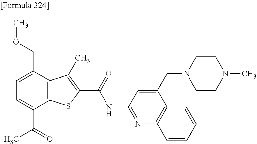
C1=C(C(=O)C)C2=C(C(COC)=C1)C(C)=C(C(=O)NC1=NC3=C(C(CN4CCN(C)CC4)=C1)C=CC=C3)S2
